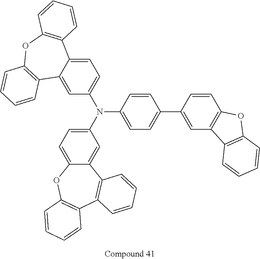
C12=CC=C(N(C3=CC=C(C4=CC5=C(C=C4)OC4=C5C=CC=C4)C=C3)C3=CC=C4C(=C3)C3=C(OC5=C4C=CC=C5)C=CC=C3)C=C1C1=C(C3=C(O2)C=CC=C3)C=CC=C1
